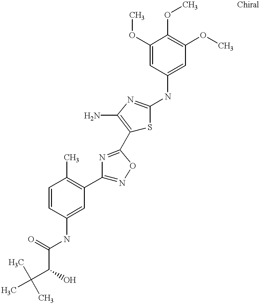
C(C(=O)NC1=CC(C2=NOC(C3=C(N)N=C(NC4=CC(OC)=C(OC)C(OC)=C4)S3)=N2)=C(C)C=C1)(C(C)(C)C)O
